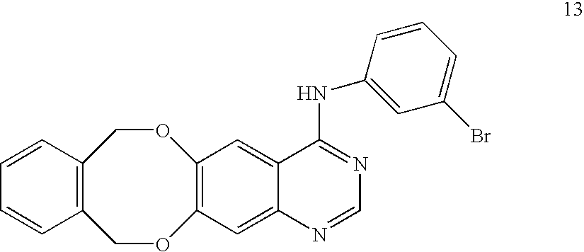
C12=C(C=C3C(=C1)N=CN=C3NC1=CC(Br)=CC=C1)OCC1=C(CO2)C=CC=C1
